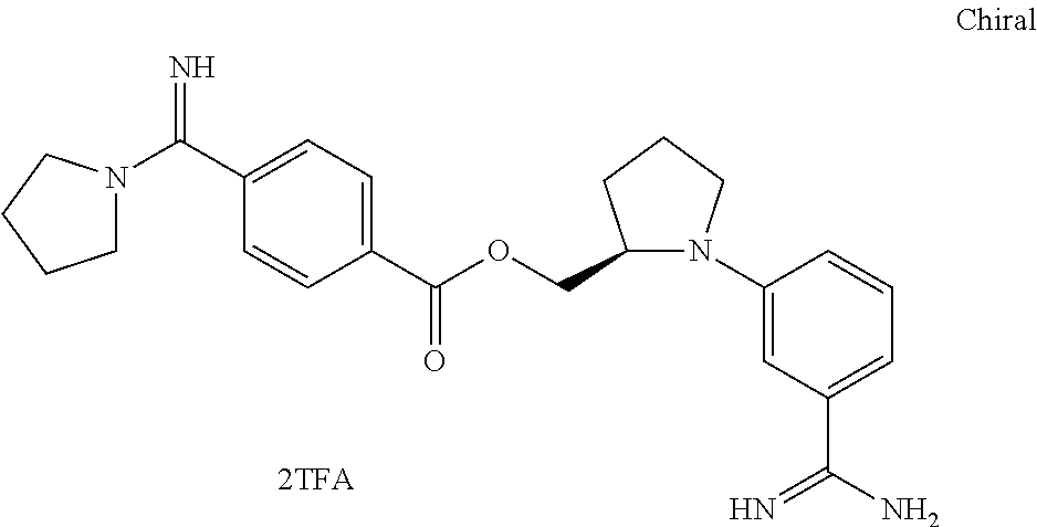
C1N(C(C2=CC=C(C(OCC3N(C4=CC(C(N)=N)=CC=C4)CCC3)=O)C=C2)=N)CCC1
